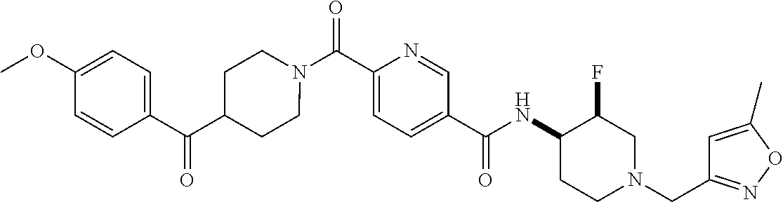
N(C(C1=CC=C(C(=O)N2CCC(C(C3=CC=C(OC)C=C3)=O)CC2)N=C1)=O)C1CCN(CC2=NOC(C)=C2)CC1F
